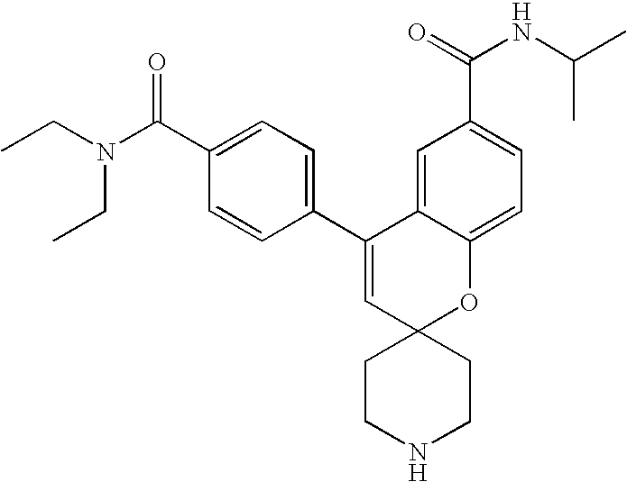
CCN(C(C1=CC=C(C2=CC3(OC4=CC=C(C(NC(C)C)=O)C=C24)CCNCC3)C=C1)=O)CC
